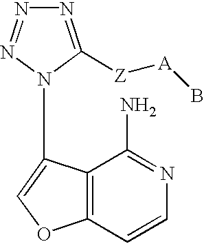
N1=C([Z][A]B)N(C2=COC3=C2C(N)=NC=C3)N=N1
